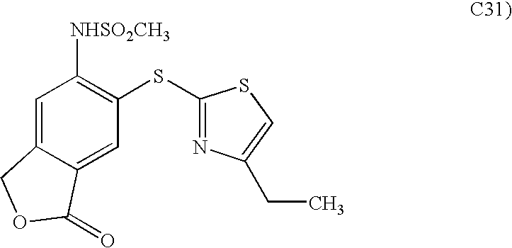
C1=C2C(=CC(SC3=NC(CC)=CS3)=C1[NHSO2CH3])C(=O)OC2
